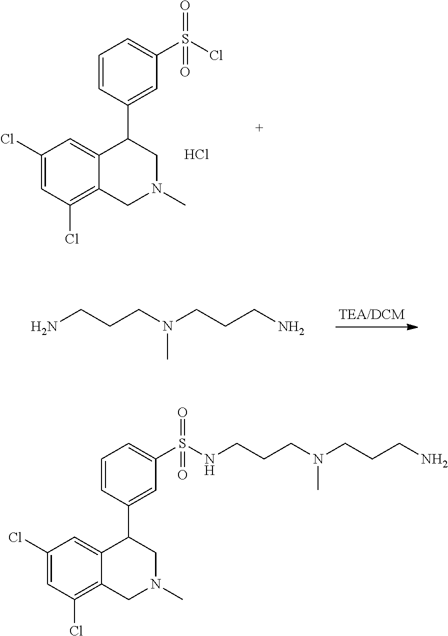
C1(Cl)=CC(Cl)=C2C(=C1)C(C1=CC(S(Cl)(=O)=O)=CC=C1)CN(C)C2.Cl.NCCCN(CCCN)C.N(CCCN(CCCN)C)S(C1=CC=CC(C2CN(C)CC3=C(Cl)C=C(Cl)C=C23)=C1)(=O)=O
